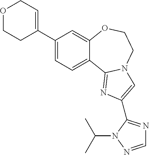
C12=CC=C(C3=CCOCC3)C=C1OCCN1C2=NC(C2=NC=NN2C(C)C)=C1
